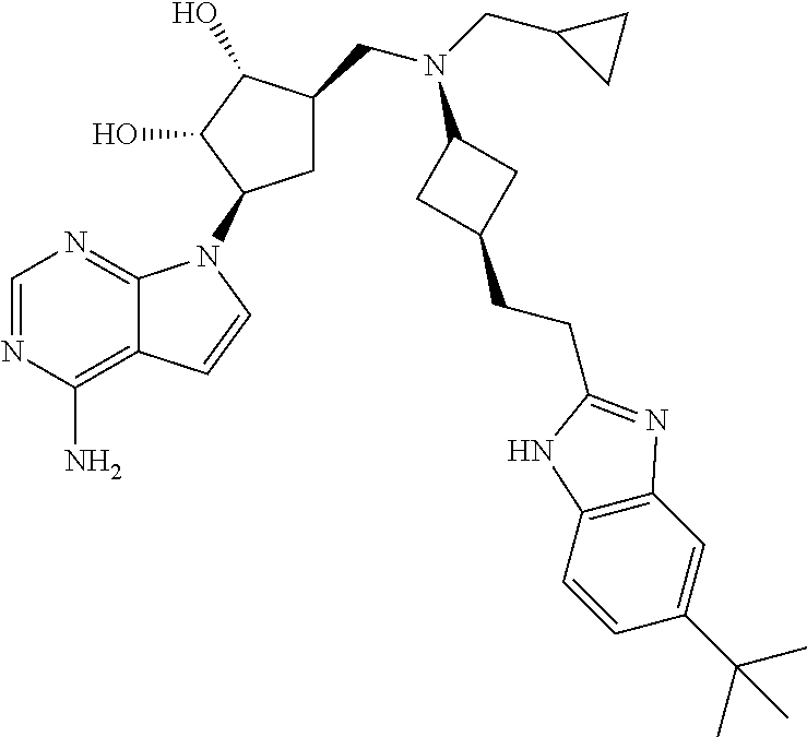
N1=CN=C2C(=C1N)C=CN2C1CC(CN(CC2CC2)C2CC(CCC3=NC4=C(C=CC(C(C)(C)C)=C4)N3)C2)C(O)C1O
